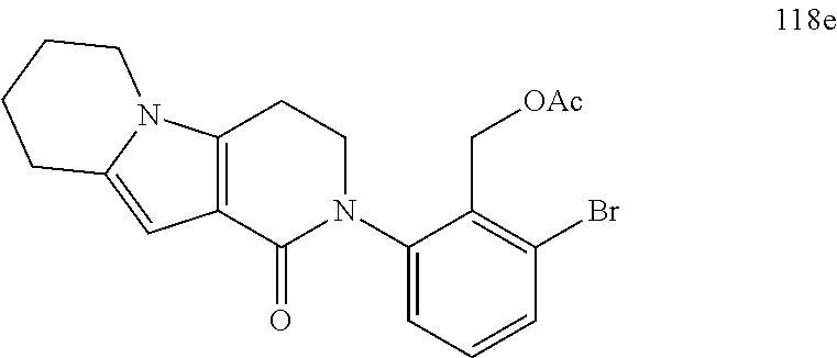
C12=C(C(=O)N(C3=CC=CC(Br)=C3C[OAc])CC1)C=C1N2CCCC1
